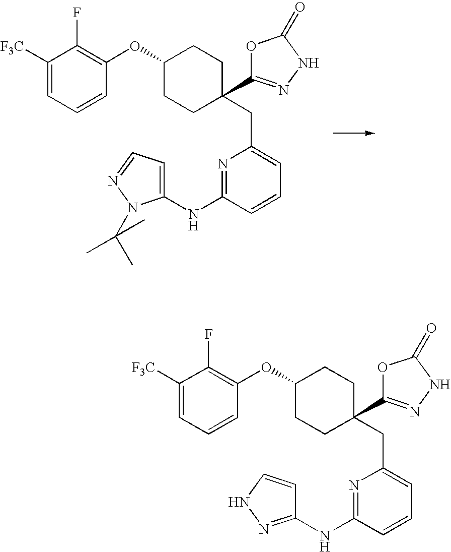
C1([F3C])=CC=CC(OC2CCC(C3=NNC(=O)O3)(CC3=CC=CC(NC4=CC=NN4C(C)(C)C)=N3)CC2)=C1F.C1([F3C])=CC=CC(OC2CCC(C3=NNC(=O)O3)(CC3=CC=CC(NC4=NNC=C4)=N3)CC2)=C1F
